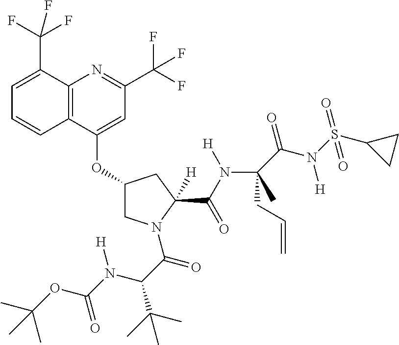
C12=C(C(OC3CN(C(C(C(C)(C)C)N(C(OC(C)(C)C)=O)[H])=O)C(C(N([H])C(CC=C)(C)C(=O)N([H])S(C4CC4)(=O)=O)=O)([H])C3)=CC(C(F)(F)F)=N1)C=CC=C2C(F)(F)F
